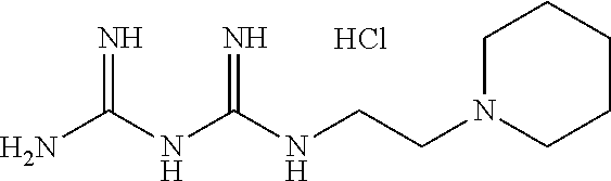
C(NC(NC(N)=N)=N)CN1CCCCC1.Cl
